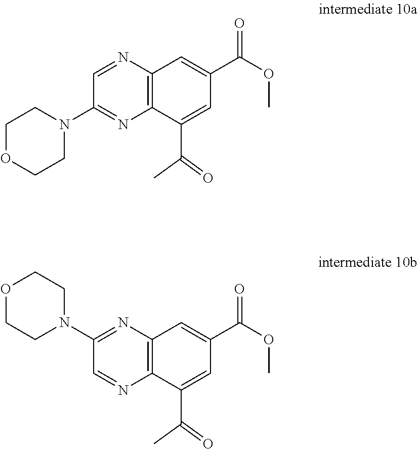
C1OCCN(C2=NC3=C(N=C2)C=C(C(OC)=O)C=C3C(C)=O)C1.N1=CC(N2CCOCC2)=NC2=C1C(C(C)=O)=CC(C(OC)=O)=C2
